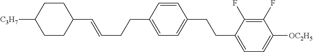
C(CC=CC1CCC([C3H7])CC1)C1=CC=C(CCC2=CC=C([OC2H5])C(F)=C2F)C=C1
